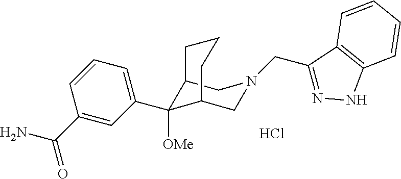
Cl.C12C([OMe])(C3=CC=CC(C(N)=O)=C3)C(CN(CC3=NNC4=C3C=CC=C4)C1)CCC2
